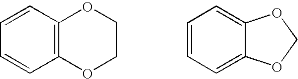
C1=CC2=C(C=C1)OCCO2.C1=CC=C2C(=C1)OCO2
